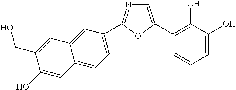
C12=CC=C(C3=NC=C(C4=C(O)C(O)=CC=C4)O3)C=C1C=C(CO)C(O)=C2
